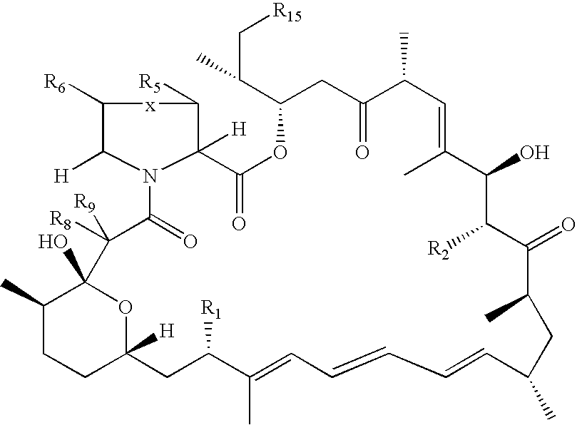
C1(C)CCC2([H])OC1(O)C([R8])([R9])C(=O)N1C([H])C([R6])[x]C([R5])C1([H])C(=O)OC(C(C[R15])C)CC(=O)C(C)C=C(C)C(O)C([R2])C(=O)C(C)CC(C)C=CC=CC=C(C)C([R1])C2
